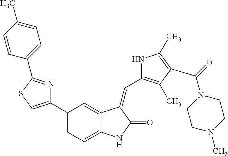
C1(C2=CSC(C3=CC=C(C)C=C3)=N2)=CC=C2C(=C1)C(=CC1=C(C)C(C(=O)N3CCN(C)CC3)=C(C)N1)C(=O)N2
